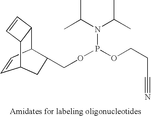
C1=CC2C3C(C1CC2COP(N(C(C)C)C(C)C)OCCC#N)C=C3
